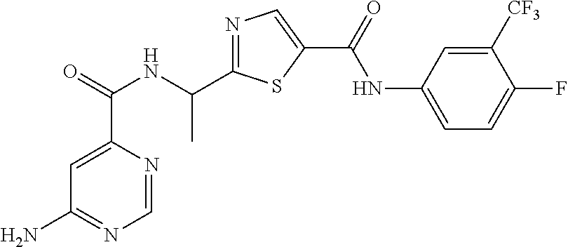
C1=NC(C(=O)NC(C2=NC=C(C(=O)NC3=CC=C(F)C([CF3])=C3)S2)C)=CC(N)=N1
